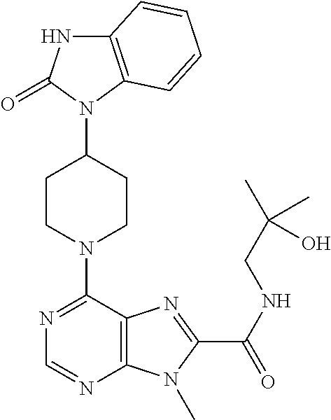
C12=C(N(C3CCN(C4=NC=NC5=C4N=C(C(=O)NCC(C)(C)O)N5C)CC3)C(=O)N1)C=CC=C2
